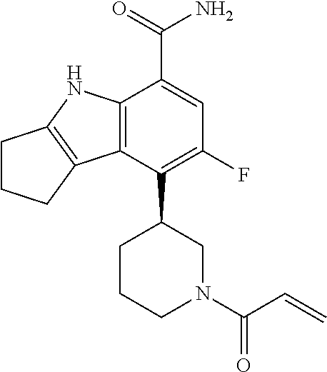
C12=C(C(C3CCCN(C(C=C)=O)C3)=C(F)C=C1C(=O)N)C1=C(N2)CCC1
